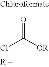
ClC([OR])=O
